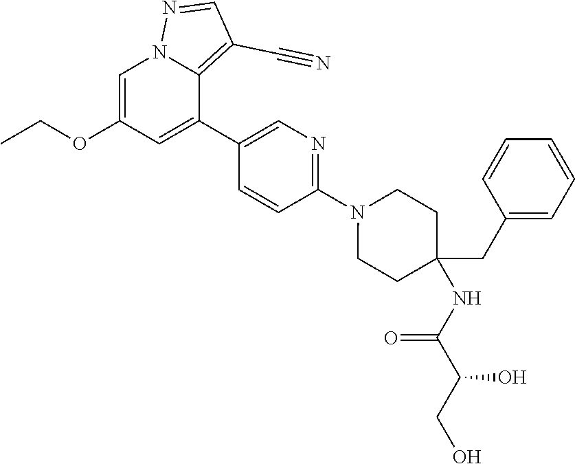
C1=C(OCC)C=C(C2=CN=C(N3CCC(NC(C(CO)O)=O)(CC4=CC=CC=C4)CC3)C=C2)C2=C(C#N)C=NN12
